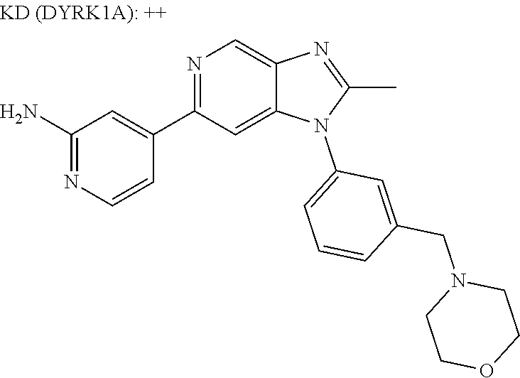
C1(C2=NC=C3N=C(C)N(C4=CC=CC(CN5CCOCC5)=C4)C3=C2)=CC(N)=NC=C1
